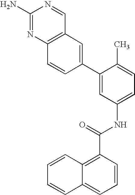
C1(N)=NC2=C(C=N1)C=C(C1=CC(NC(C3=C4C(=CC=C3)C=CC=C4)=O)=CC=C1C)C=C2
